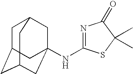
N(C1=NC(=O)C(C)(C)S1)C12CC3CC(CC(C1)C3)C2
